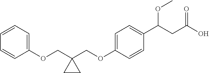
C1(OCC2(COC3=CC=C(C(CC(O)=O)OC)C=C3)CC2)=CC=CC=C1
